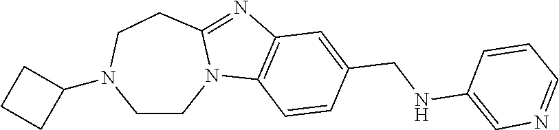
C12=C(C=CC(CNC3=CN=CC=C3)=C1)N1C(=N2)CCN(C2CCC2)CC1
